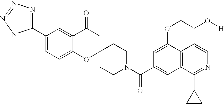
C12=CC=C(C3=NN=NN3)C=C1C(=O)CC1(O2)CCN(C(C2=CC3=C(C(OCCO[H])=C2)C=CN=C3C2CC2)=O)CC1
